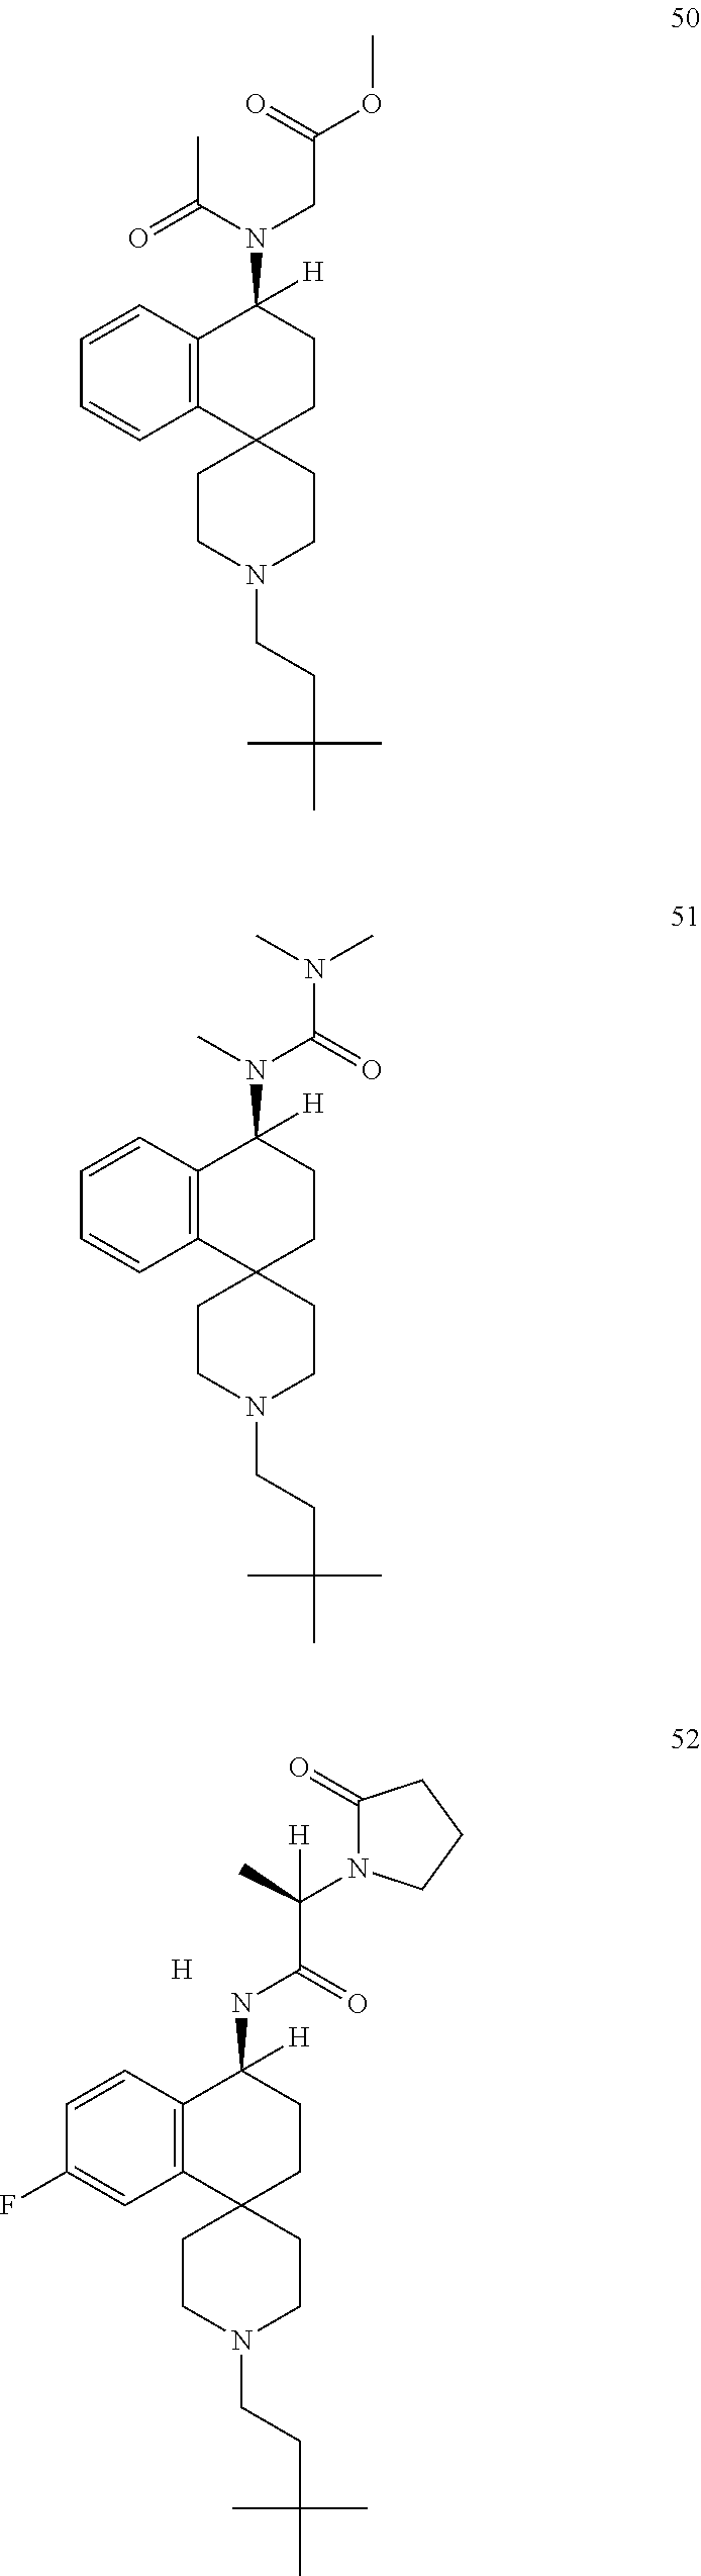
C12=C(C=CC=C1)C([H])(N(C(=O)C)CC(OC)=O)CCC21CCN(CCC(C)(C)C)CC1.C12=C(C=CC=C1)C([H])(N(C)C(N(C)C)=O)CCC21CCN(CCC(C)(C)C)CC1.C12=C(C=CC(F)=C1)C([H])(NC(C(N1C(=O)CCC1)(C)[H])=O)CCC21CCN(CCC(C)(C)C)CC1.[H]
